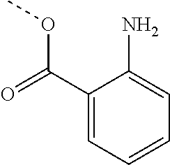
C1(C(OC)=O)=CC=CC=C1N
